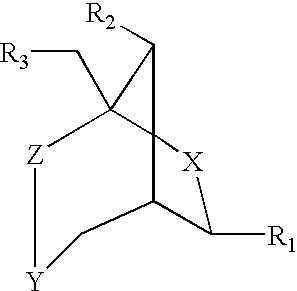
[Z]1C2(C[R3])C3(C2[R2])C(C([R1])[X]3)C[Y]1
